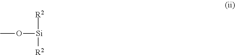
CO[Si]([R2])[R2]
